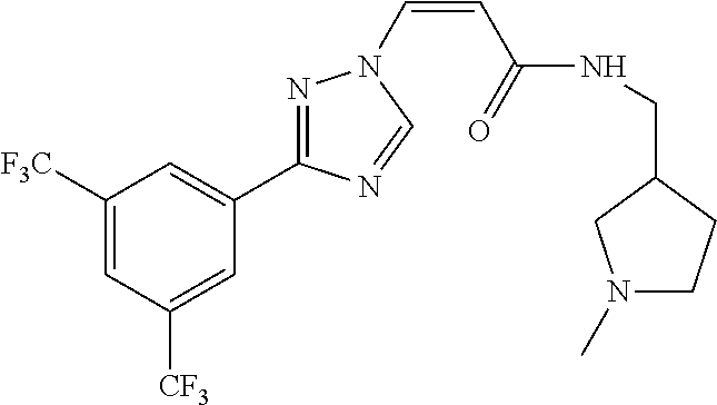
C1([F3C])=CC([CF3])=CC(C2=NN(C=CC(=O)NCC3CN(C)CC3)C=N2)=C1
